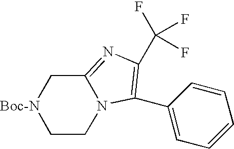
C1CN2C(=NC(C(F)(F)F)=C2C2=CC=CC=C2)C[Boc-N]1
